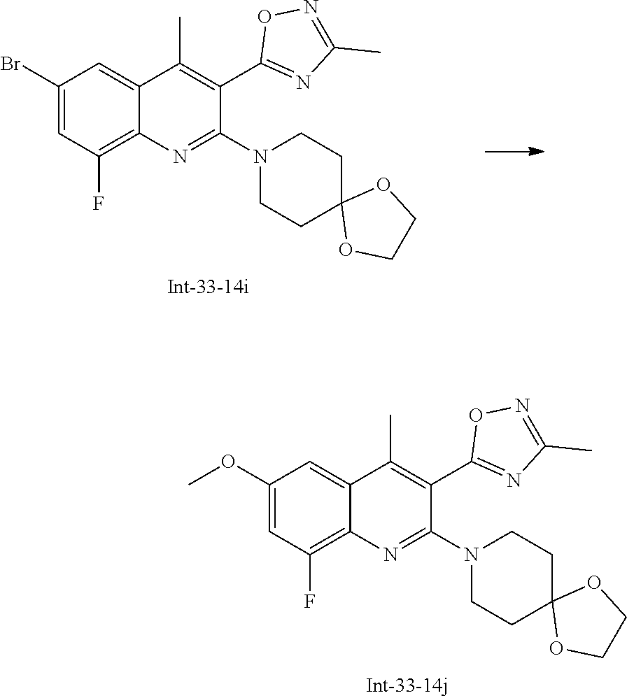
N1(C2=NC3=C(F)C=C(Br)C=C3C(C)=C2C2=NC(C)=NO2)CCC2(CC1)OCCO2.N1(C2=NC3=C(F)C=C(OC)C=C3C(C)=C2C2=NC(C)=NO2)CCC2(CC1)OCCO2
